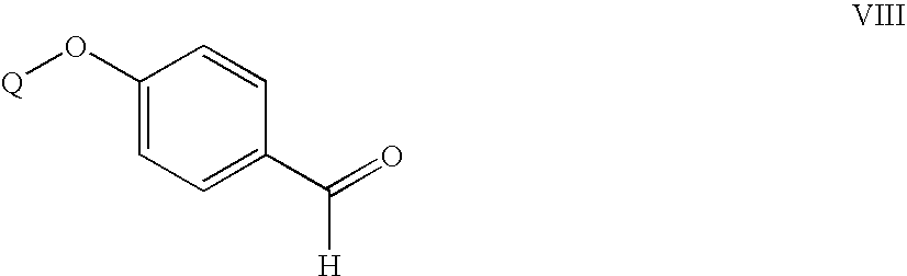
C1(O[Q])=CC=C(C(=O)[H])C=C1
